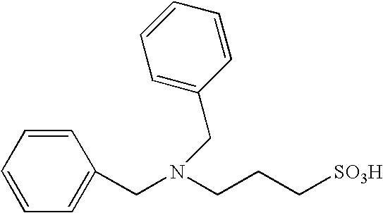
C1=CC=C(CN(CCC[SO3H])CC2=CC=CC=C2)C=C1
